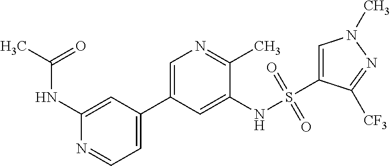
S(NC1=CC(C2=CC=NC(NC(C)=O)=C2)=CN=C1C)(=O)(=O)C1=CN(C)N=C1[CF3]
